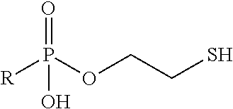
P(OCCS)(=O)(O)[R]
